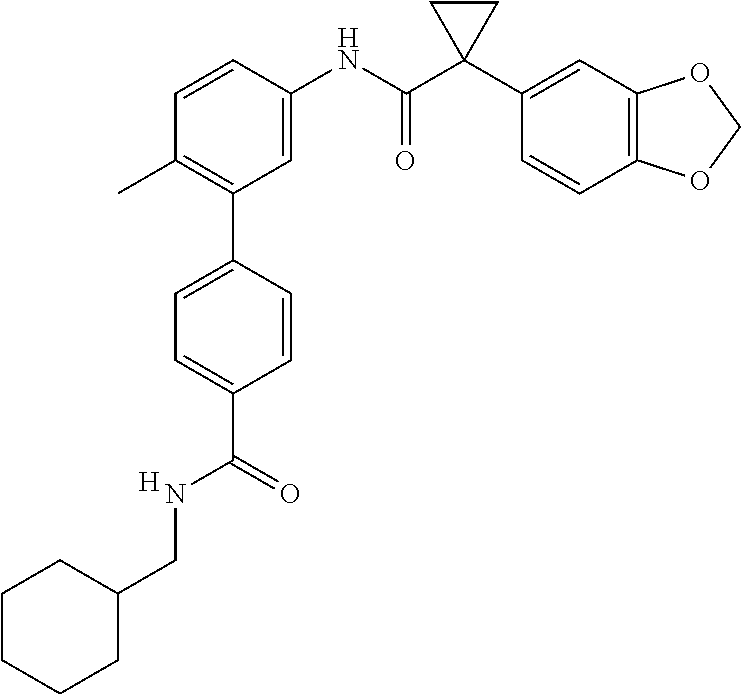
C1=C(NC(C2(C3=CC4=C(C=C3)OCO4)CC2)=O)C=CC(C)=C1C1=CC=C(C(=O)NCC2CCCCC2)C=C1.[H]
